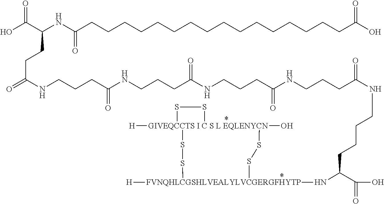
C(CCC(C(O)=O)N[FVNQHLCGSHLVEALYLVCGERGFHYTP]1([H])SS[GIVEQCCTS I C S L EQLENYCN]2([H])(O)(SS1)SS2)CNC(=O)CCCNC(CCCNC(CCCNC(CCCNC(=O)CCC(C(O)=O)NC(CCCCCCCCCCCCCCCCC(O)=O)=O)=O)=O)=O
